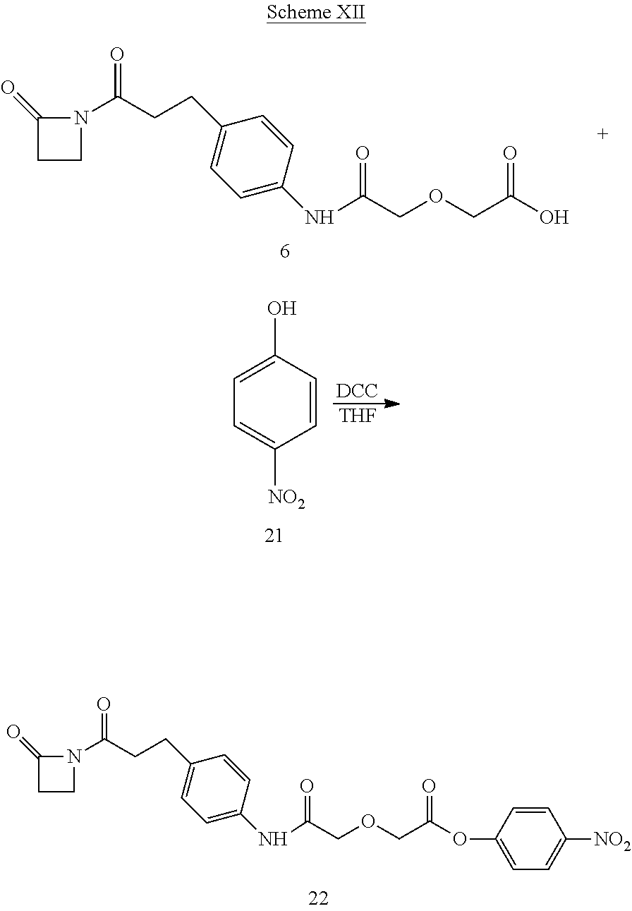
C1CN(C(CCC2=CC=C(NC(COCC(O)=O)=O)C=C2)=O)C1=O.[DCC].[THF].C1=CC(O)=CC=C1[NO2].C1CN(C(CCC2=CC=C(NC(COCC(=O)OC3=CC=C([NO2])C=C3)=O)C=C2)=O)C1=O
